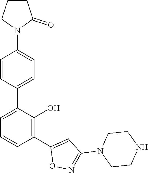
C1=CC(C2=CC=CC(C3=CC(N4CCNCC4)=NO3)=C2O)=CC=C1N1C(=O)CCC1
